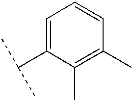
C1=C(C(C)C)C(C)=C(C)C=C1
